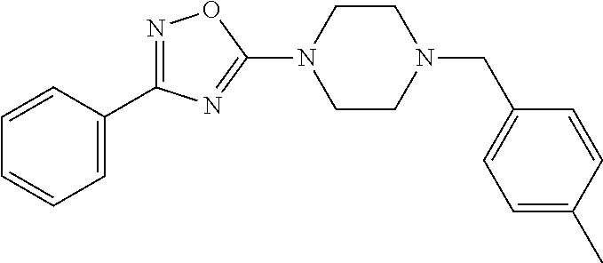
N1=C(C2=CC=CC=C2)N=C(N2CCN(CC3=CC=C(C)C=C3)CC2)O1
